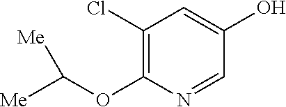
C1(Cl)=C(OC([Me])[Me])N=CC(O)=C1
